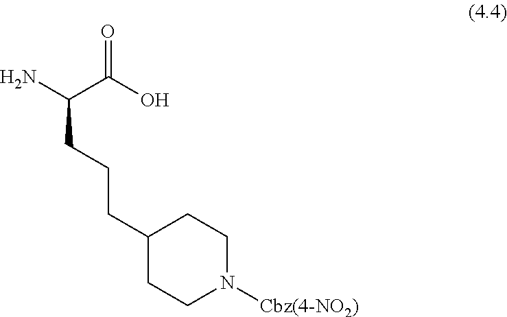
NC(C(O)=O)CCCC1CCN([Cbz(4-NO2)])CC1
